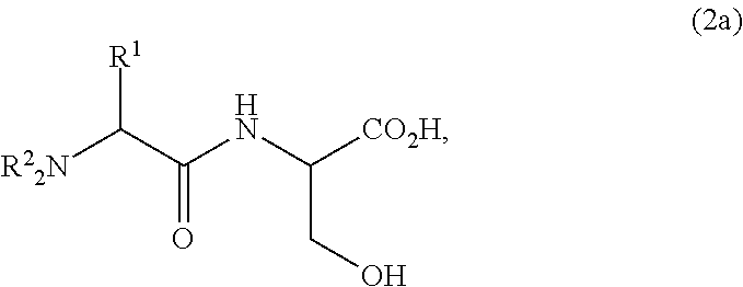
OCC(NC(C([R22N])[R1])=O)[CO2H]
